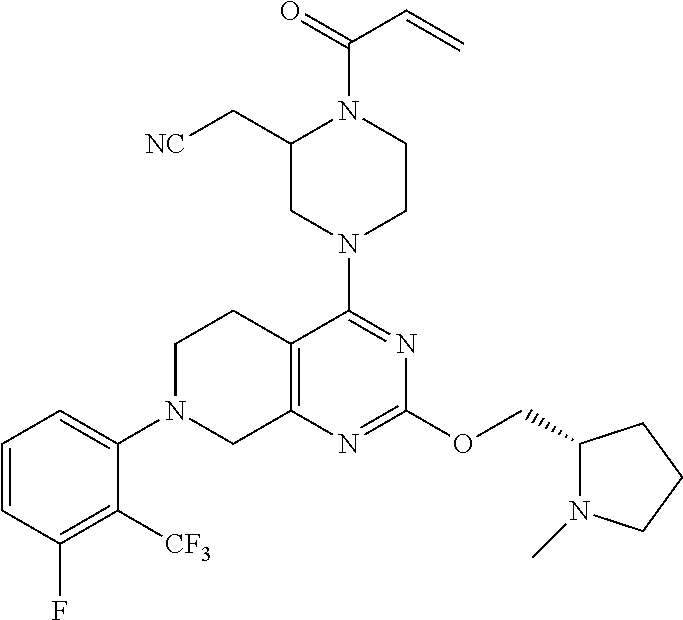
C1=CC(F)=C([CF3])C(N2CC3=C(CC2)C(N2CCN(C(C=C)=O)C(C[NC])C2)=NC(OCC2N(C)CCC2)=N3)=C1
